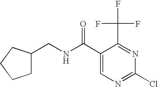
C1C(CNC(C2=CN=C(Cl)N=C2C(F)(F)F)=O)CCC1
